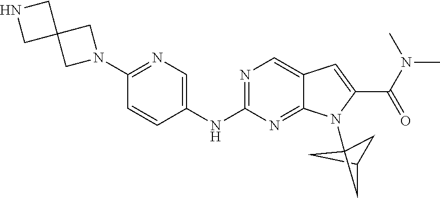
C1C2CC1(N1C3=NC(NC4=CN=C(N5CC6(C5)CNC6)C=C4)=NC=C3C=C1C(N(C)C)=O)C2
